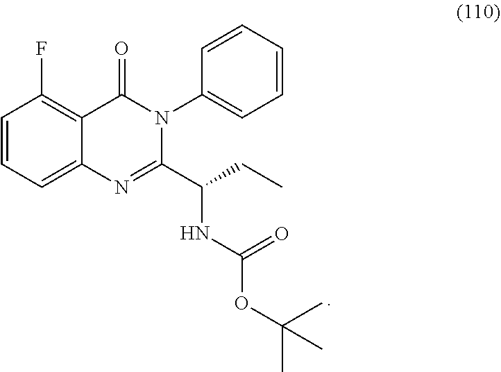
C1=CC=C2C(=C1F)C(=O)N(C1=CC=CC=C1)C(C(CC)NC(OC(C)(C)C)=O)=N2
